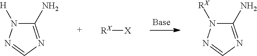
C1(N)=NC=NN1[H].[RX][X].C1(N)=NC=NN1[RX]
